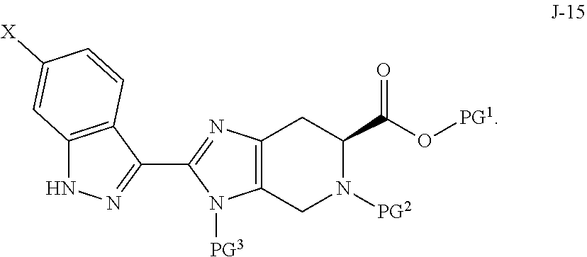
C12=C(CN([PG2])C(C(O[PG1])=O)C1)N([PG3])C(C1=NNC3=C1C=CC([X])=C3)=N2
